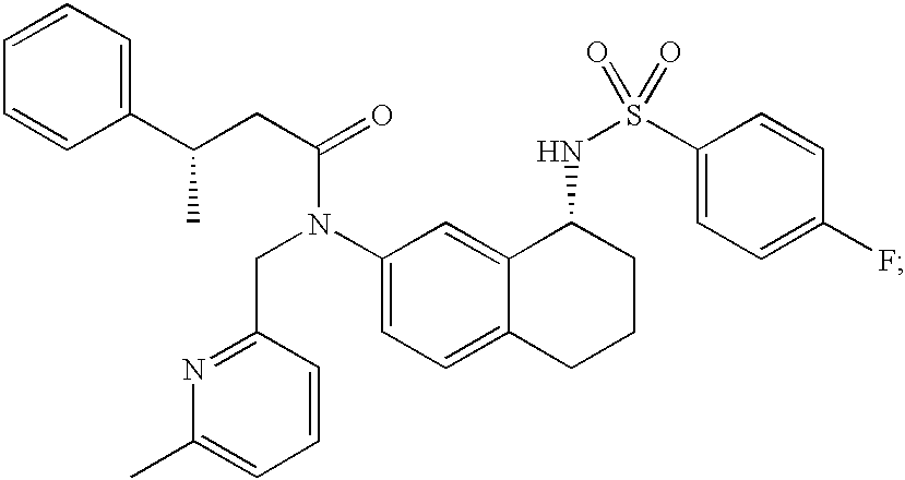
C1=CC(C(CC(=O)N(C2=CC=C3C(=C2)C(NS(=O)(C2=CC=C(F)C=C2)=O)CCC3)CC2=NC(C)=CC=C2)C)=CC=C1
